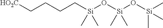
[HO2C]CCCC[Si](O[Si](O[Si](C)(C)C)(C)C)(C)C
